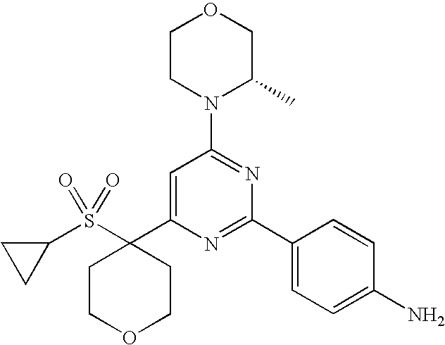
C1=C(C2(S(C3CC3)(=O)=O)CCOCC2)N=C(C2=CC=C(N)C=C2)N=C1N1CCOCC1C
